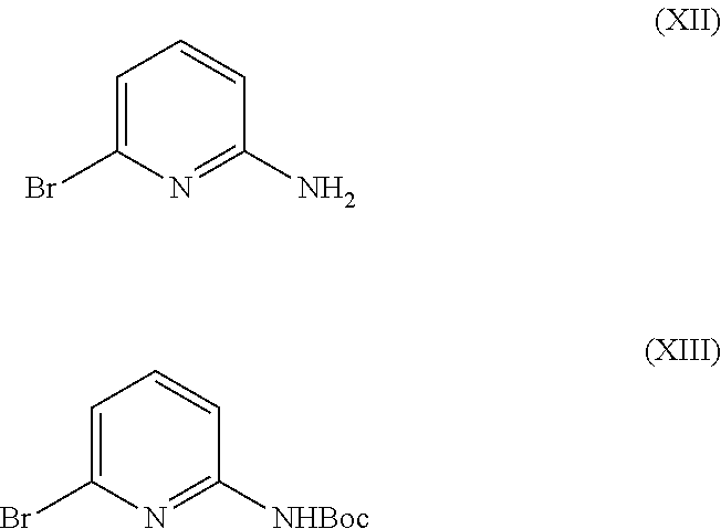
C1=C(Br)N=C(N)C=C1.C1=C(Br)N=C([NHBoc])C=C1
